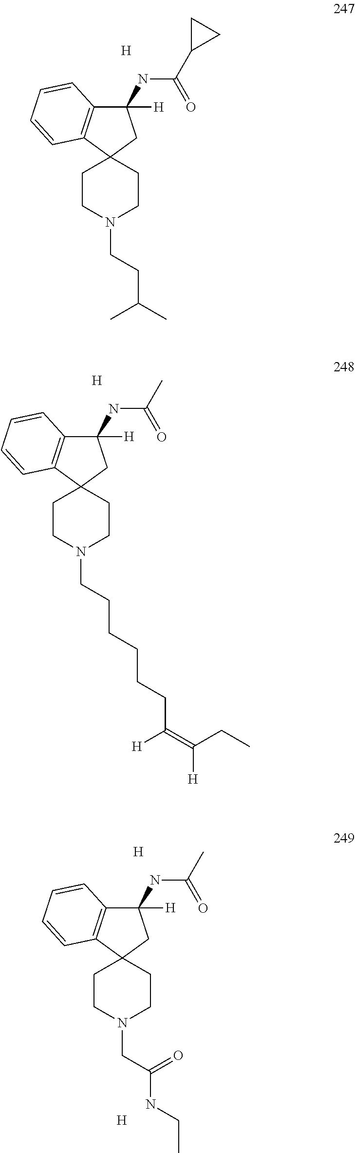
C12(CCN(CCC(C)C)CC1)CC([H])(NC(C1CC1)=O)C1=C2C=CC=C1.[H].C12(CCN(CCCCCCC([H])=C([H])CC)CC1)CC([H])(NC(C)=O)C1=C2C=CC=C1.[H].C12(CCN(CC(NCC)=O)CC1)CC([H])(NC(C)=O)C1=C2C=CC=C1.[H].[H]
